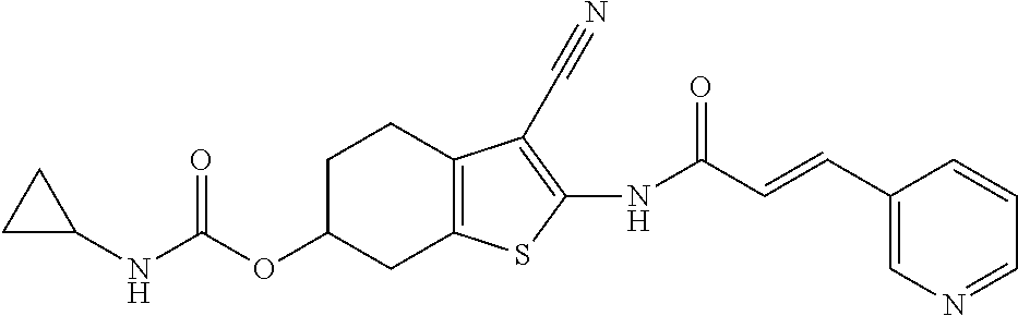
C1(NC(OC2CC3=C(CC2)C(C#N)=C(NC(C=CC2=CN=CC=C2)=O)S3)=O)CC1
